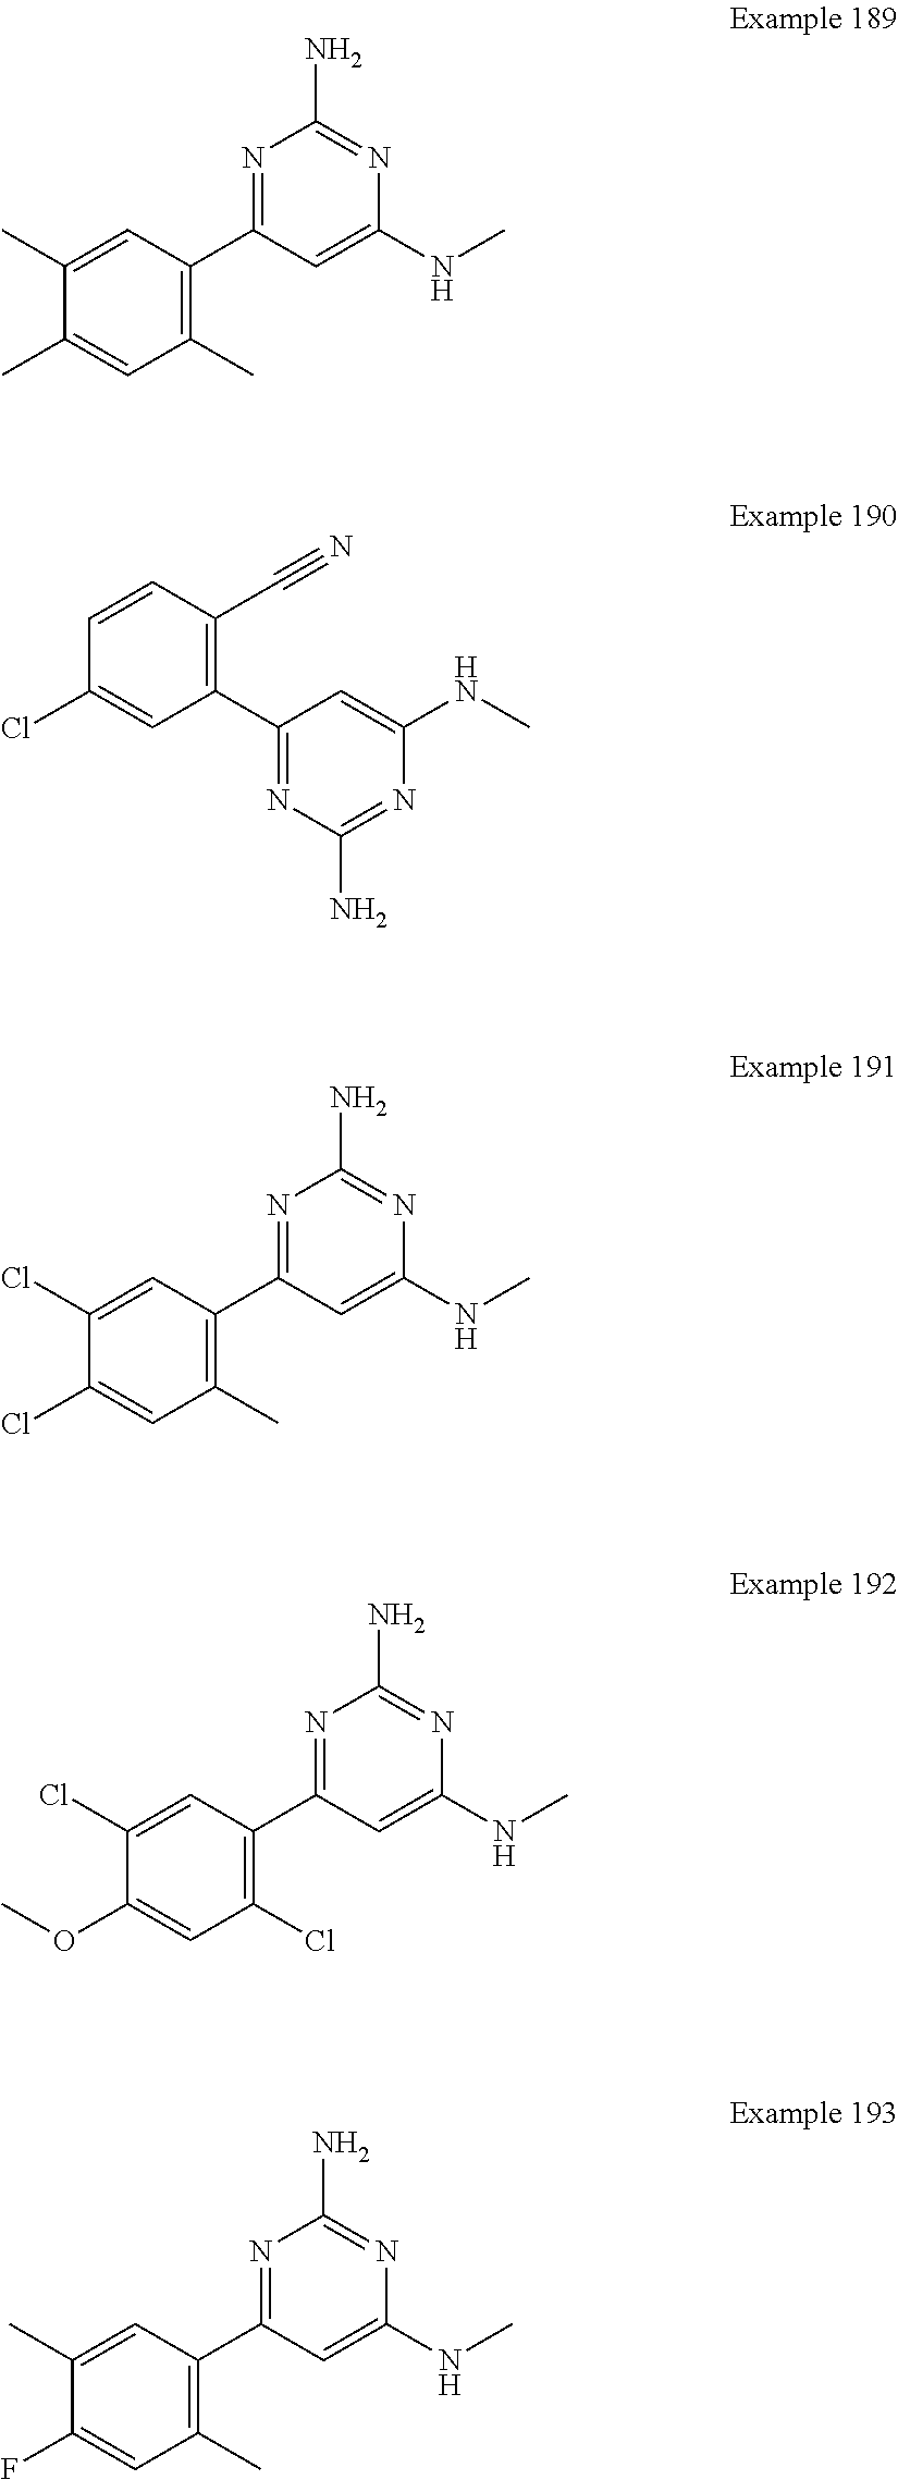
C1(Cl)=CC(C2=NC(N)=NC(NC)=C2)=C(Cl)C=C1OC.C1(C)=CC(C2=NC(N)=NC(NC)=C2)=C(C)C=C1C.C1=CC(C#N)=C(C2=NC(N)=NC(NC)=C2)C=C1Cl.C1(Cl)=CC(C2=NC(N)=NC(NC)=C2)=C(C)C=C1Cl.C1(C)=CC(C2=NC(N)=NC(NC)=C2)=C(C)C=C1F
